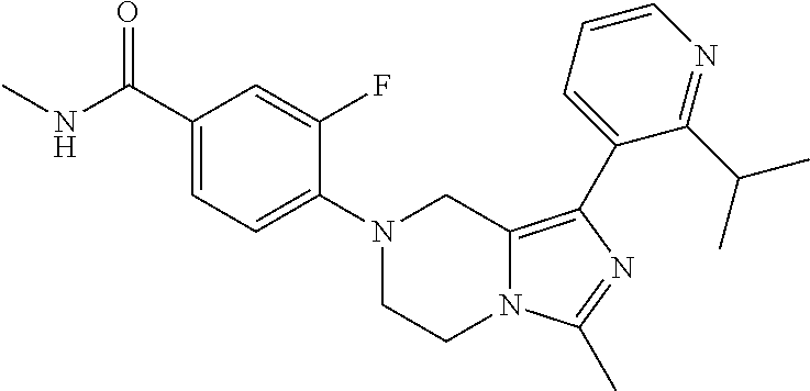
N1(C2=CC=C(C(NC)=O)C=C2F)CCN2C(=C(C3=CC=CN=C3C(C)C)N=C2C)C1
